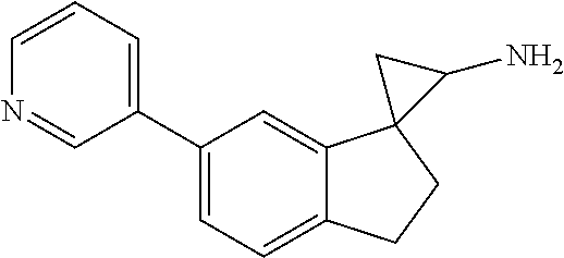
C1(C2=CC=CN=C2)=CC=C2C(=C1)C1(CC2)C(N)C1
